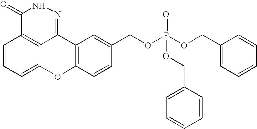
C1=CC=COC2=C(C3=NNC(=O)C1=C3)C=C(COP(OCC1=CC=CC=C1)(=O)OCC1=CC=CC=C1)C=C2
